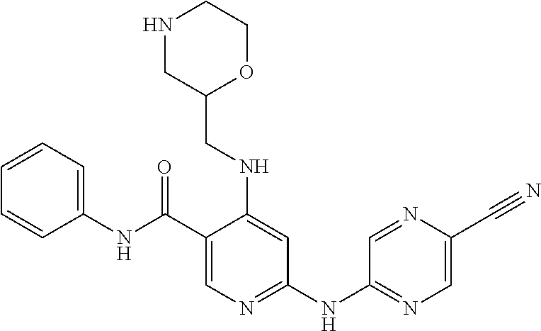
C1(C(NC2=CC=CC=C2)=O)=CN=C(NC2=NC=C(C#N)N=C2)C=C1NCC1OCCNC1
